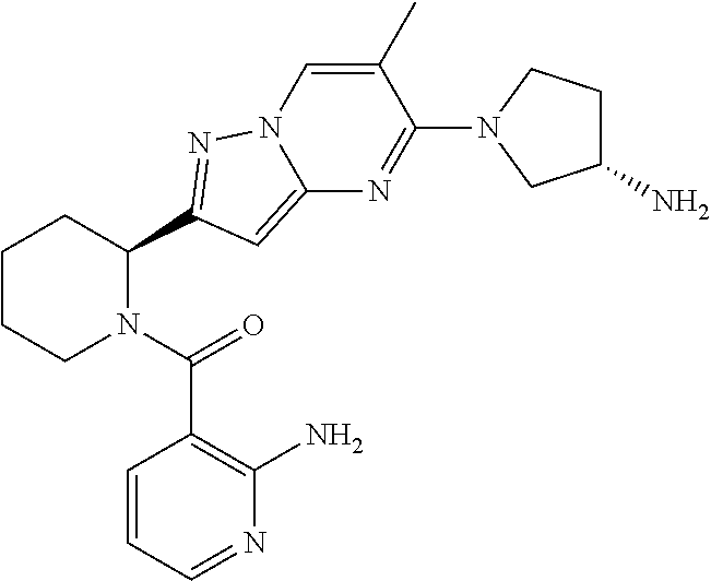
C1CCN(C(=O)C2=C(N)N=CC=C2)C(C2=NN3C(=C2)N=C(N2CC(N)CC2)C(C)=C3)C1
